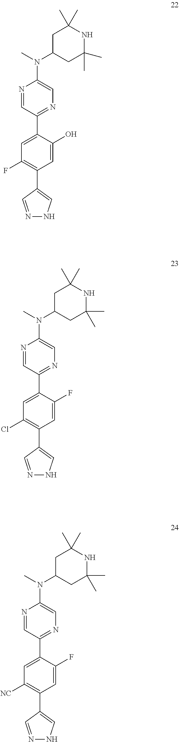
N1=CC(C2=CC(F)=C(C3=CNN=C3)C=C2O)=NC=C1N(C1CC(C)(C)NC(C)(C)C1)C.N1=CC(C2=CC(Cl)=C(C3=CNN=C3)C=C2F)=NC=C1N(C1CC(C)(C)NC(C)(C)C1)C.N1=CC(C2=CC([NC])=C(C3=CNN=C3)C=C2F)=NC=C1N(C1CC(C)(C)NC(C)(C)C1)C
